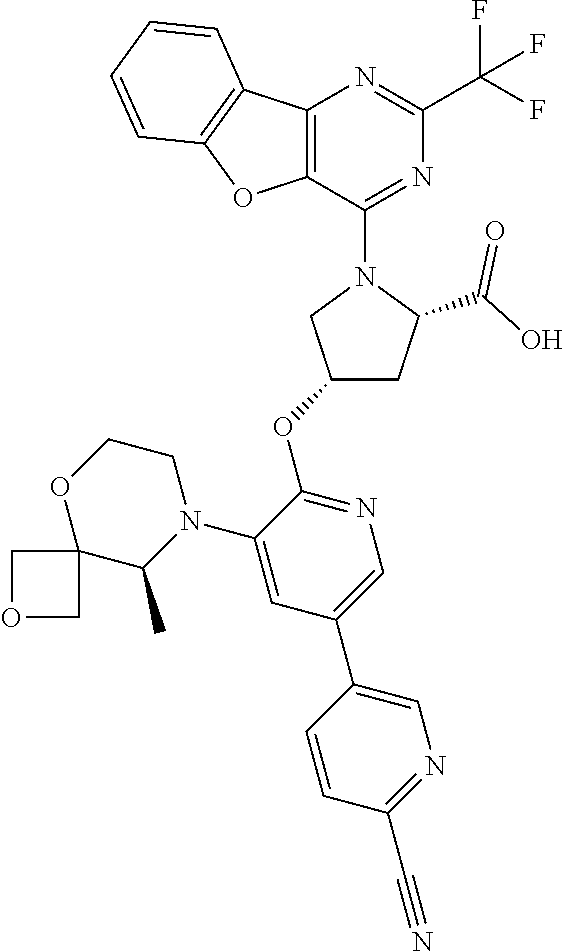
C12=C(C(N3CC(OC4=NC=C(C5=CN=C(C#N)C=C5)C=C4N4CCOC5(C4C)COC5)CC3C(O)=O)=NC(C(F)(F)F)=N1)OC1=C2C=CC=C1
